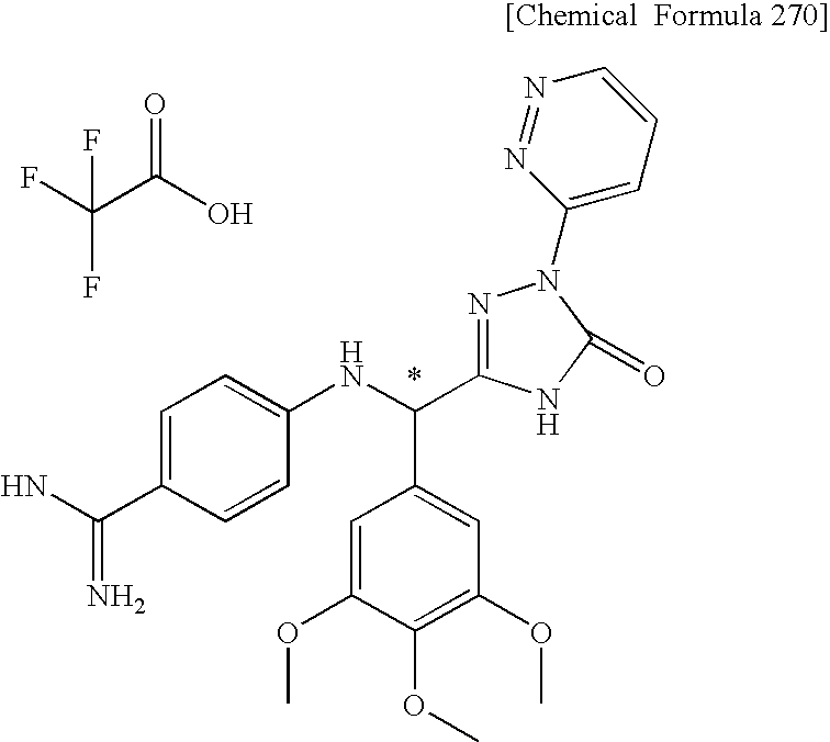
C(C(O)=O)(F)(F)F.NC(C1=CC=C(NC(C2=CC(OC)=C(OC)C(OC)=C2)C2=NN(C3=CC=CN=N3)C(=O)N2)C=C1)=N
